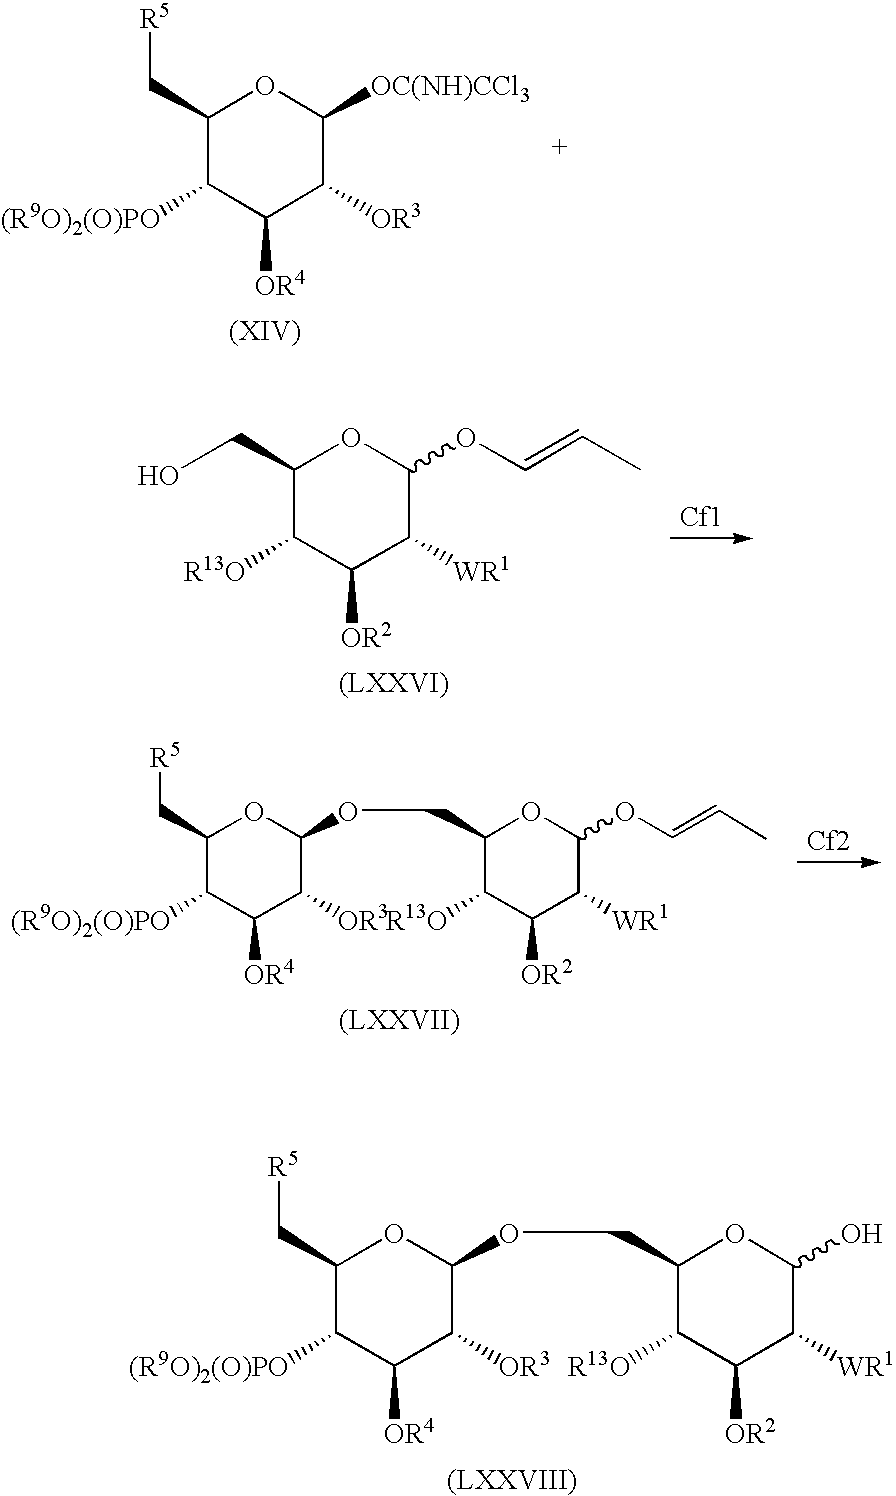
C1(C[R5])C([(R9O)2(O)PO])C([OR4])C([OR3])C([OC(NH)CCl3])O1.C1(C[R5])C([(R9O)2(O)PO])C([OR4])C([OR3])C(OCC2C([R13O])C([OR2])C([WR1])C(OC=CC)O2)O1.[(LXXVII)].[Cf2].C1(C[R5])C([(R9O)2(O)PO])C([OR4])C([OR3])C(OCC2C([R13O])C([OR2])C([WR1])C(O)O2)O1.[(LXXVIII)].[Cf1].C1(CO)C([R13O])C([OR2])C([WR1])C(OC=CC)O1
